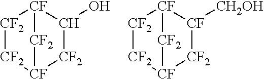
[CF2]1[CF2][CF]2[CF2]C(O)[CF]1[CF2]2.[CF2]1[CF2][CF]2[CF2][CF]([CH2OH])[CF]1[CF2]2
